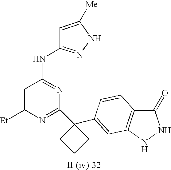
C1=C([Et])N=C(C2(C3=CC4=C(C(=O)NN4)C=C3)CCC2)N=C1NC1=NNC([Me])=C1
